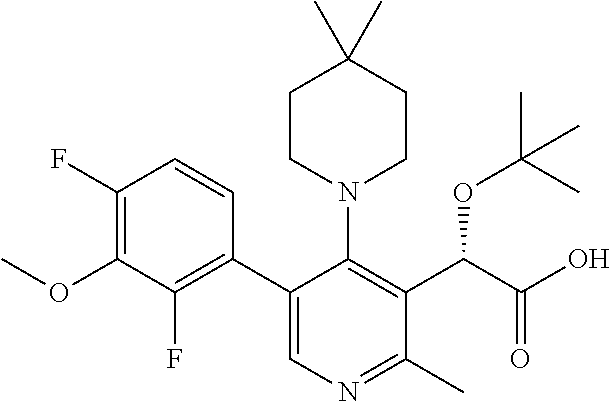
C1(F)=C(OC)C(F)=C(C2=CN=C(C)C(C(C(O)=O)OC(C)(C)C)=C2N2CCC(C)(C)CC2)C=C1
